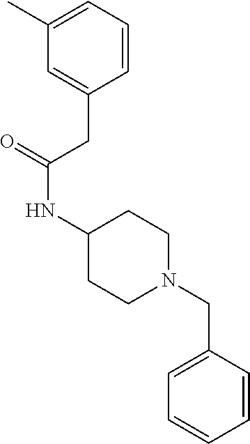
C1(C)=CC=CC(CC(NC2CCN(CC3=CC=CC=C3)CC2)=O)=C1
